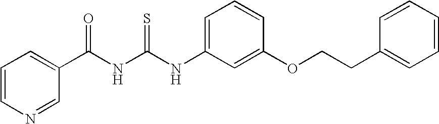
C1(C(NC(NC2=CC=CC(OCCC3=CC=CC=C3)=C2)=S)=O)=CC=CN=C1
